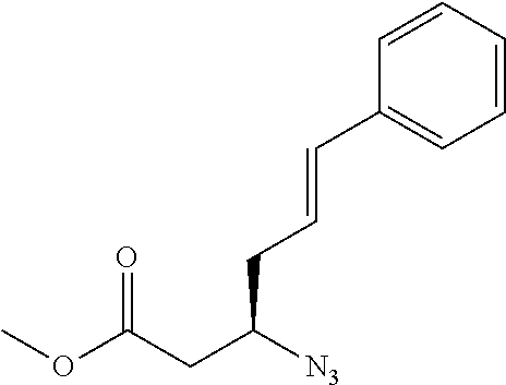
C(C(CC(OC)=O)[N3])C=CC1=CC=CC=C1
